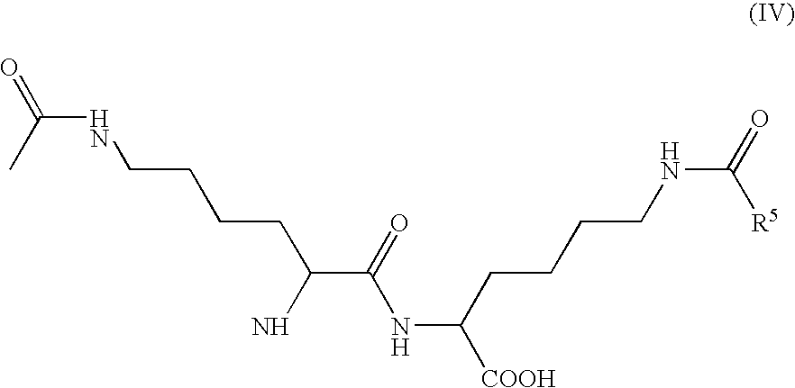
C(NCCCCC(C(=O)NC([COOH])CCCCNC(=O)[R5])N)(C)=O
